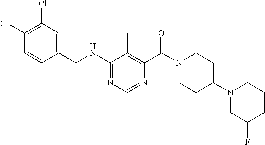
C1(CNC2=NC=NC(C(N3CCC(N4CC(F)CCC4)CC3)=O)=C2C)=CC(Cl)=C(Cl)C=C1
